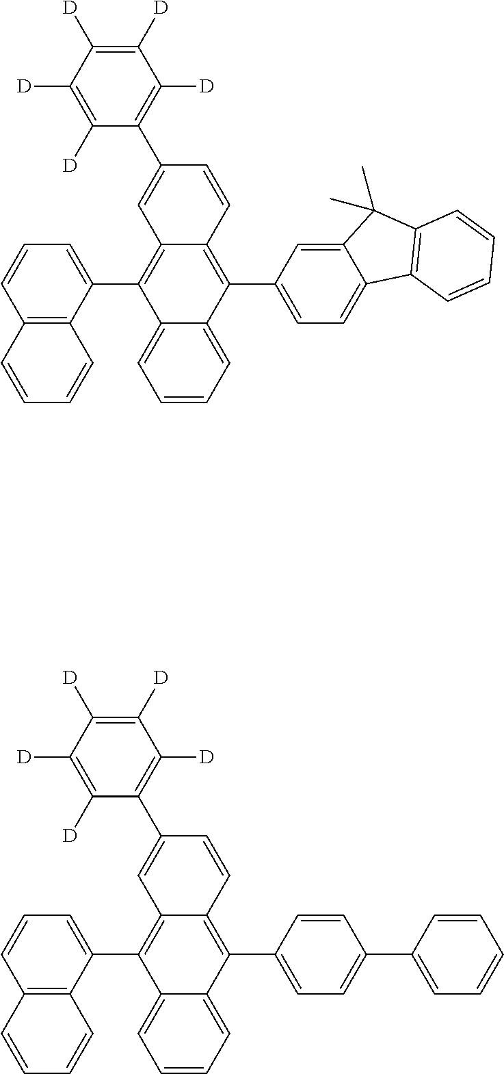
C1=CC=C2C(=C1)C(C1=CC=CC3=C1C=CC=C3)=C1C(=C2C2=CC=C(C3=CC=CC=C3)C=C2)C=CC(C2=C([D])C([D])=C([D])C([D])=C2[D])=C1.C1=CC=C2C(=C1)C(C1=CC=CC3=C1C=CC=C3)=C1C(=C2C2=CC=C3C(=C2)C(C)(C)C2=C3C=CC=C2)C=CC(C2=C([D])C([D])=C([D])C([D])=C2[D])=C1
